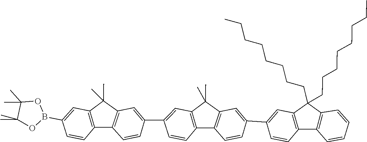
C1(C)(C)C(C)(C)OB(C2=CC3=C(C4=C(C3(C)C)C=C(C3=CC5=C(C6=C(C5(C)C)C=C(C5=CC7=C(C8=C(C7(CCCCCCCC)CCCCCCCC)C=CC=C8)C=C5)C=C6)C=C3)C=C4)C=C2)O1
